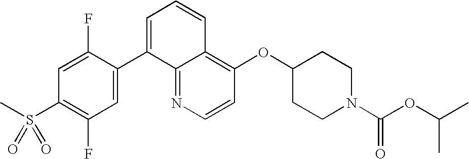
C1=CN=C2C(=C1OC1CCN(C(OC(C)C)=O)CC1)C=CC=C2C1=CC(F)=C(S(=O)(=O)C)C=C1F
